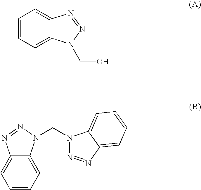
C1=CC=C2C(=C1)N=NN2CO.C1=CC=C2C(=C1)N=NN2CN1N=NC2=CC=CC=C12
